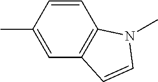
CC1=CC2=C(C=C1)N(C)C=C2
